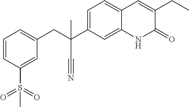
C(C1=CC=CC(S(=O)(=O)C)=C1)C(C#N)(C1=CC=C2C(=C1)NC(=O)C(CC)=C2)C
